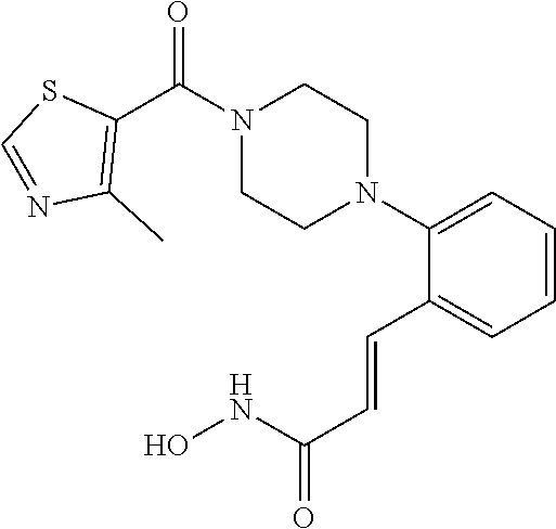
C1=CC=C(C=CC(=O)NO)C(N2CCN(C(C3=C(C)N=CS3)=O)CC2)=C1
